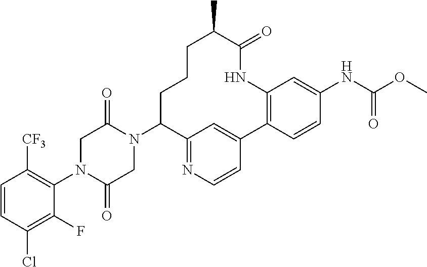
C1([CF3])=C(N2C(=O)CN(C3C4=NC=CC(=C4)C4=C(NC(=O)C(C)CCC3)C=C(NC(OC)=O)C=C4)C(=O)C2)C(F)=C(Cl)C=C1
